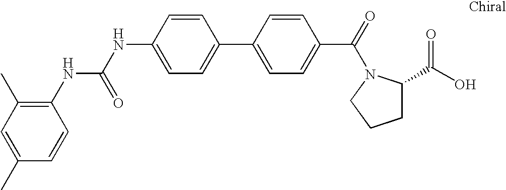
N(C1=CC=C(C2=CC=C(C(=O)N3C(C(O)=O)CCC3)C=C2)C=C1)C(=O)NC1=C(C)C=C(C)C=C1
